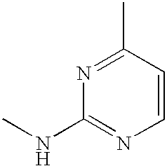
C1(C)=NC(NC)=NC=C1
